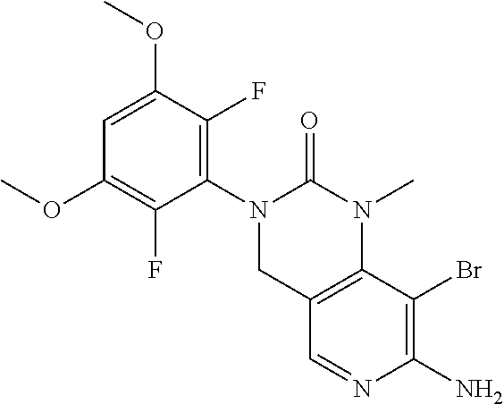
C1=C(OC)C(F)=C(N2CC3=C(N(C)C2=O)C(Br)=C(N)N=C3)C(F)=C1OC
